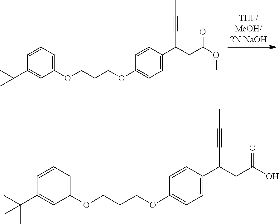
C1(OCCCOC2=CC=C(C(CC(=O)OC)C#CC)C=C2)=CC=CC(C(C)(C)C)=C1.C1(OCCCOC2=CC=C(C(CC(=O)O)C#CC)C=C2)=CC=CC(C(C)(C)C)=C1
